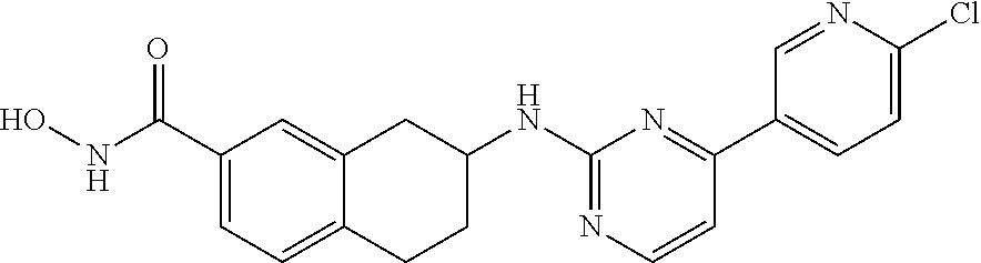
C1(C(NO)=O)=CC=C2C(=C1)CC(NC1=NC=CC(C3=CC=C(Cl)N=C3)=N1)CC2
